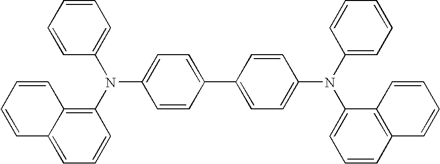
C1=CC(C2=CC=C(N(C3=CC=CC=C3)C3=CC=CC4=C3C=CC=C4)C=C2)=CC=C1N(C1=C2C(=CC=C1)C=CC=C2)C1=CC=CC=C1
